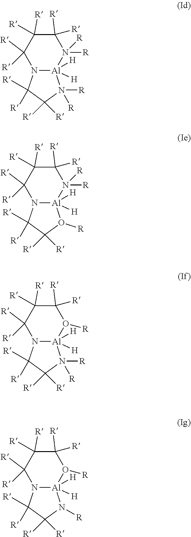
C1([R])([R])C([R])([R])C([R])([R])N2[Al]([H])([H])(N1([R])[R])N([R])([R])C([R])([R])C2([R])[R].C1([R])([R])C([R])([R])C([R])([R])N2[Al]([H])([H])(N1([R])[R])O([R])C([R])([R])C2([R])[R].C1([R])([R])C([R])([R])C([R])([R])N2[Al]([H])([H])(O1[R])N([R])([R])C([R])([R])C2([R])[R].C1([R])([R])C([R])([R])C([R])([R])N2[Al]([H])([H])(O1[R])N([R])C([R])([R])C2([R])[R]
